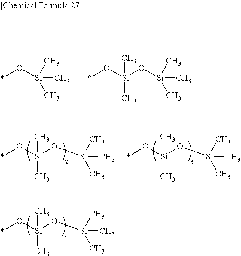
[Si](O[Si](C)(C)C)(O*)(C)C.*O[Si](C)(C)C.[Si](O[Si](C)(C)C)(O*)(C)C.[Si](O[Si](C)(C)C)(O*)(C)C.[Si](O[Si](C)(C)C)(O*)(C)C
